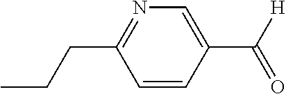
C1=CC(C([H])=O)=CN=C1CCC
